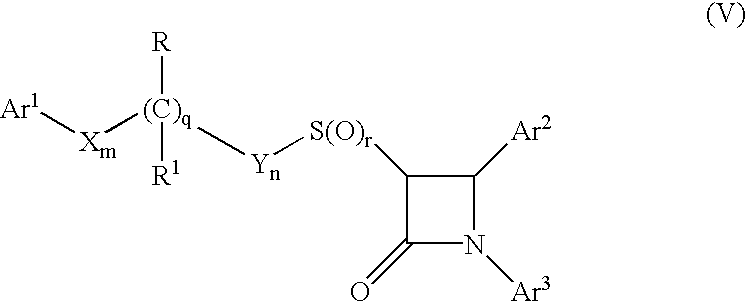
[Xm]([Ar1])[(C)q]([Yn][S(O)r]C1C(=O)N([Ar3])C1[Ar2])([R1])[R]
